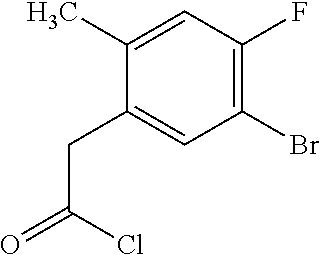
C1(CC(=O)Cl)=CC(Br)=C(F)C=C1C
